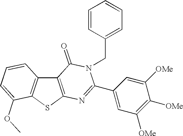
C12=C(SC3=C1C=CC=C3OC)N=C(C1=CC([OMe])=C([OMe])C([OMe])=C1)N(CC1=CC=CC=C1)C2=O
